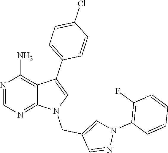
N1=CN=C2C(=C1N)C(C1=CC=C(Cl)C=C1)=CN2CC1=CN(C2=C(F)C=CC=C2)N=C1
